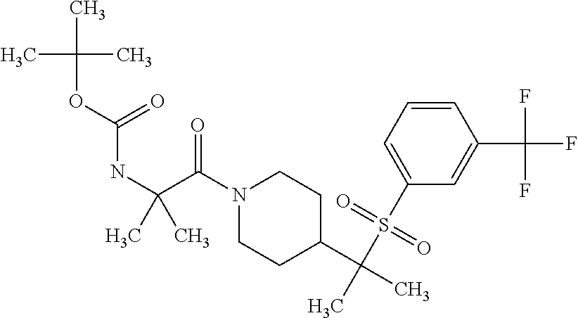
N1(C(C(NC(OC(C)(C)C)=O)(C)C)=O)CCC(C(C)(S(C2=CC=CC(C(F)(F)F)=C2)(=O)=O)C)CC1
